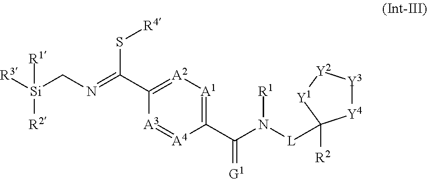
C(C1=[A2][A1]=C(C(=[G1])N([L]C2([R2])[Y4][Y3][Y2][Y1]2)[R1])[A4]=[A3]1)(=NC[Si]([R1])([R2])[R3])S[R4]
